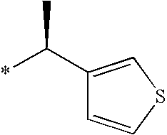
C1(C(*)C)=CSC=C1
